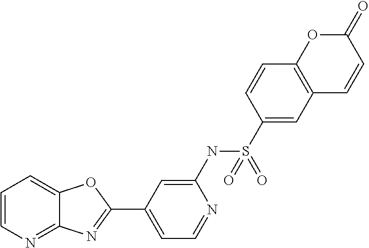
C1=C(NS(C2=CC3=C(C=C2)OC(=O)C=C3)(=O)=O)N=CC=C1C1=NC2=NC=CC=C2O1
